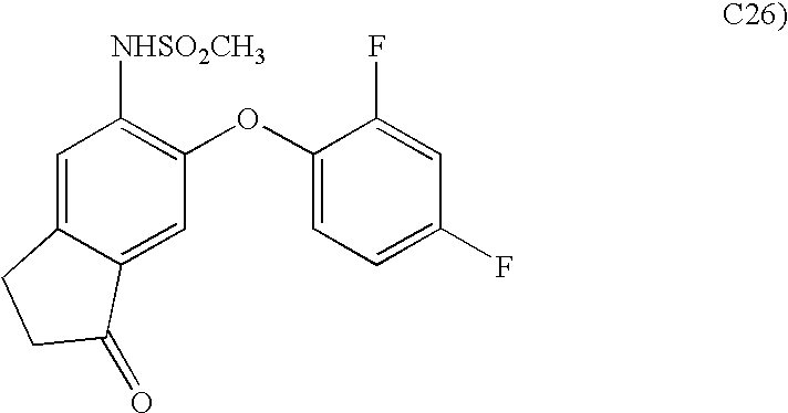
C1=C2C(=CC(OC3=CC=C(F)C=C3F)=C1[NHSO2CH3])C(=O)CC2
